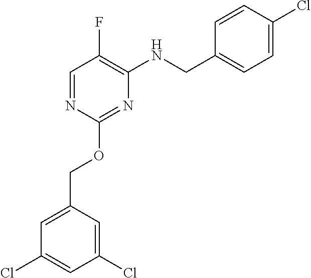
C1=C(COC2=NC(NCC3=CC=C(Cl)C=C3)=C(F)C=N2)C=C(Cl)C=C1Cl
